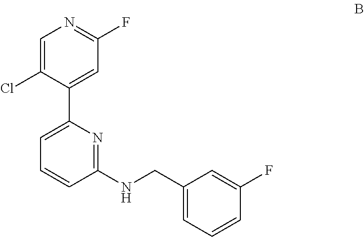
C1(NCC2=CC=CC(F)=C2)=NC(C2=CC(F)=NC=C2Cl)=CC=C1
